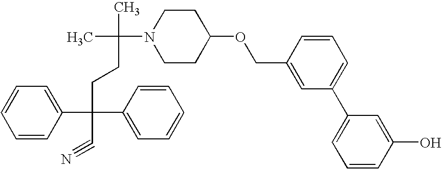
C1=CC(C(CCC(C)(C)N2CCC(OCC3=CC(C4=CC=CC(O)=C4)=CC=C3)CC2)(C2=CC=CC=C2)C#N)=CC=C1
